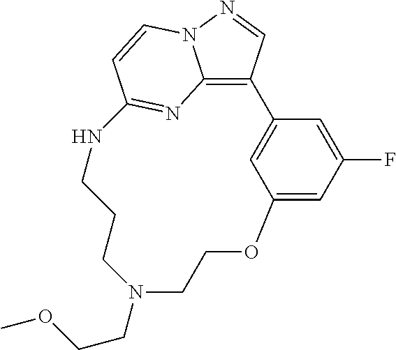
C12=C3C=NN1C=CC(=N2)NCCCN(CCOC)CCOC1=CC(F)=CC3=C1
